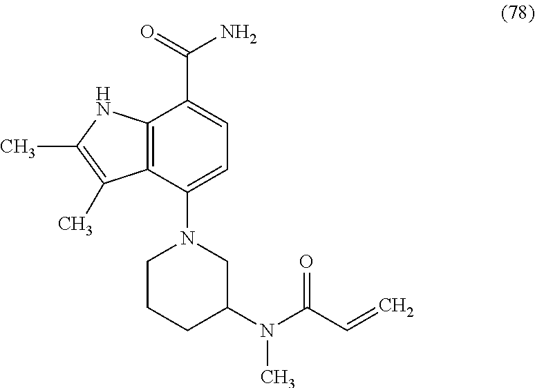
C12=C(C(N3CCCC(N(C(C=C)=O)C)C3)=CC=C1C(=O)N)C(C)=C(C)N2
